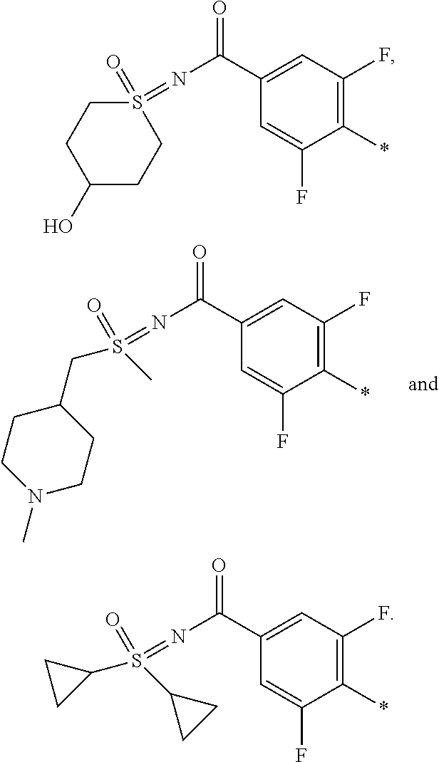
C1(*)=C(F)C=C(C(N=S(CC2CCN(C)CC2)(=O)C)=O)C=C1F.C1(*)=C(F)C=C(C(N=S2(=O)CCC(O)CC2)=O)C=C1F.C1(*)=C(F)C=C(C(N=S(C2CC2)(=O)C2CC2)=O)C=C1F
